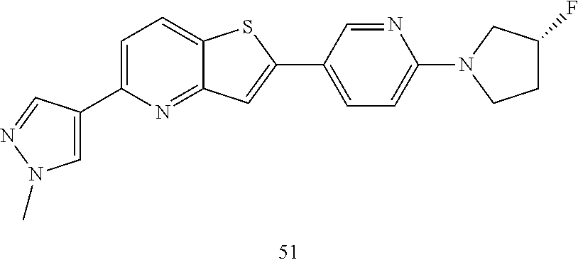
C1=C(C2=CC=C3C(=N2)C=C(C2=CC=C(N4CCC(F)C4)N=C2)S3)C=NN1C
